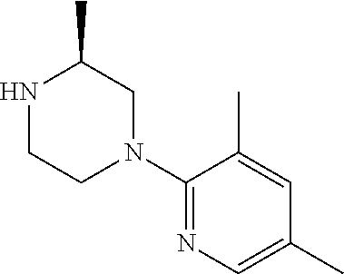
C1(N2CC(C)NCC2)=NC=C(C)C=C1C
